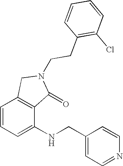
C1=CC=C(NCC2=CC=NC=C2)C2=C1CN(CCC1=C(Cl)C=CC=C1)C2=O
